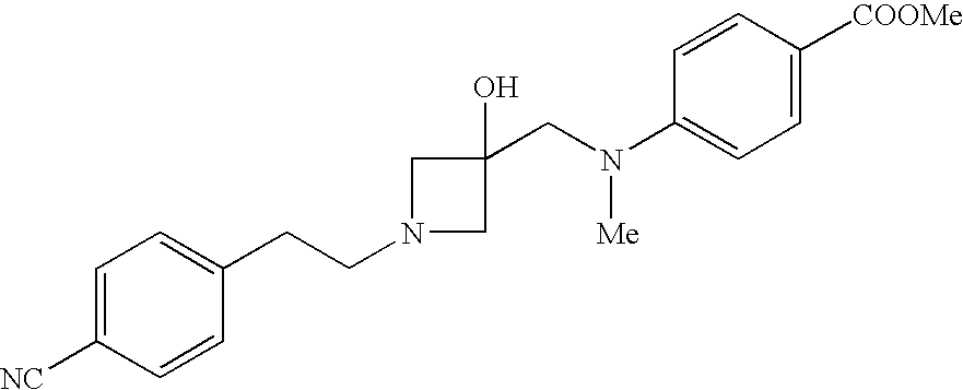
C1=C([NC])C=CC(CCN2CC(CN(C3=CC=C([COOMe])C=C3)[Me])(O)C2)=C1
